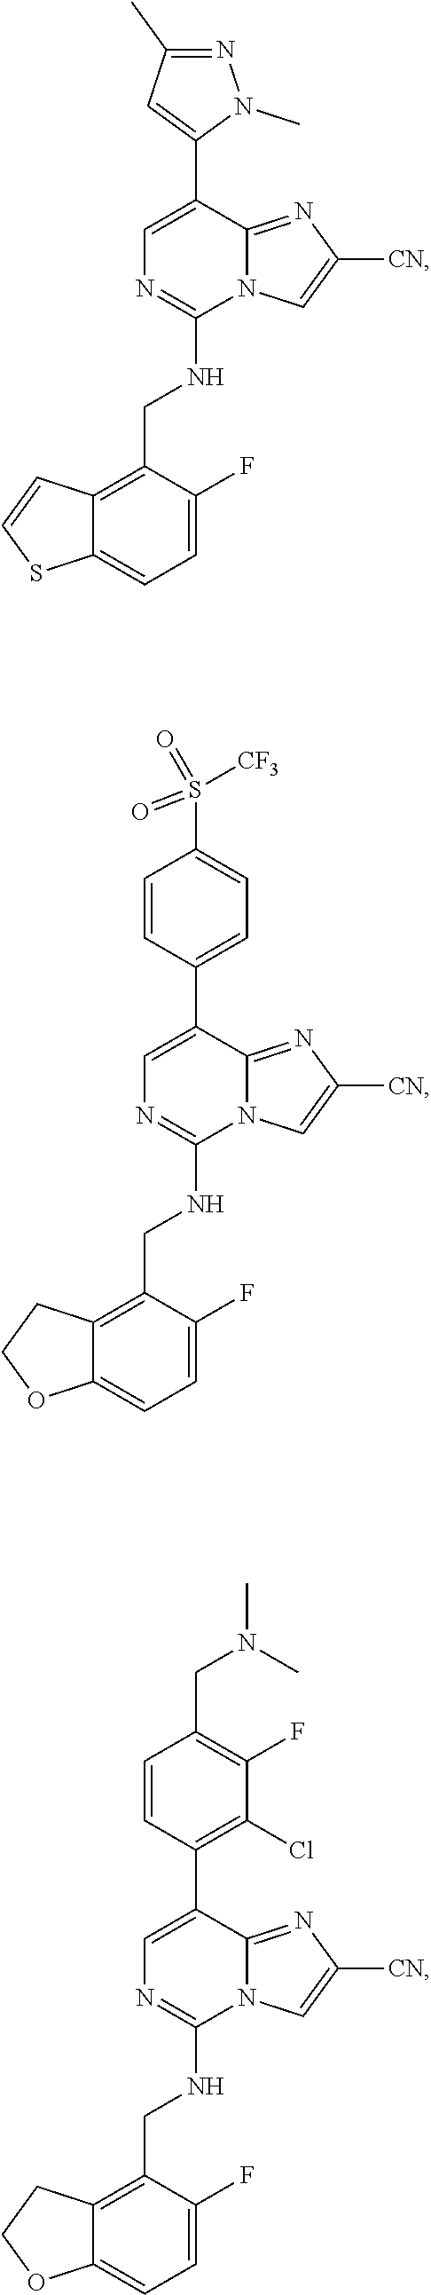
C1=C(F)C(CNC2=NC=C(C3=CC(C)=NN3C)C3=NC([CN])=CN23)=C2C(=C1)SC=C2.C1=C(F)C(CNC2=NC=C(C3=CC=C(S(=O)(=O)[CF3])C=C3)C3=NC([CN])=CN23)=C2C(=C1)OCC2.C1=C(F)C(CNC2=NC=C(C3=C(Cl)C(F)=C(CN(C)C)C=C3)C3=NC([CN])=CN23)=C2C(=C1)OCC2
